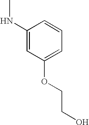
C1(NC)=CC(OCCO)=CC=C1
